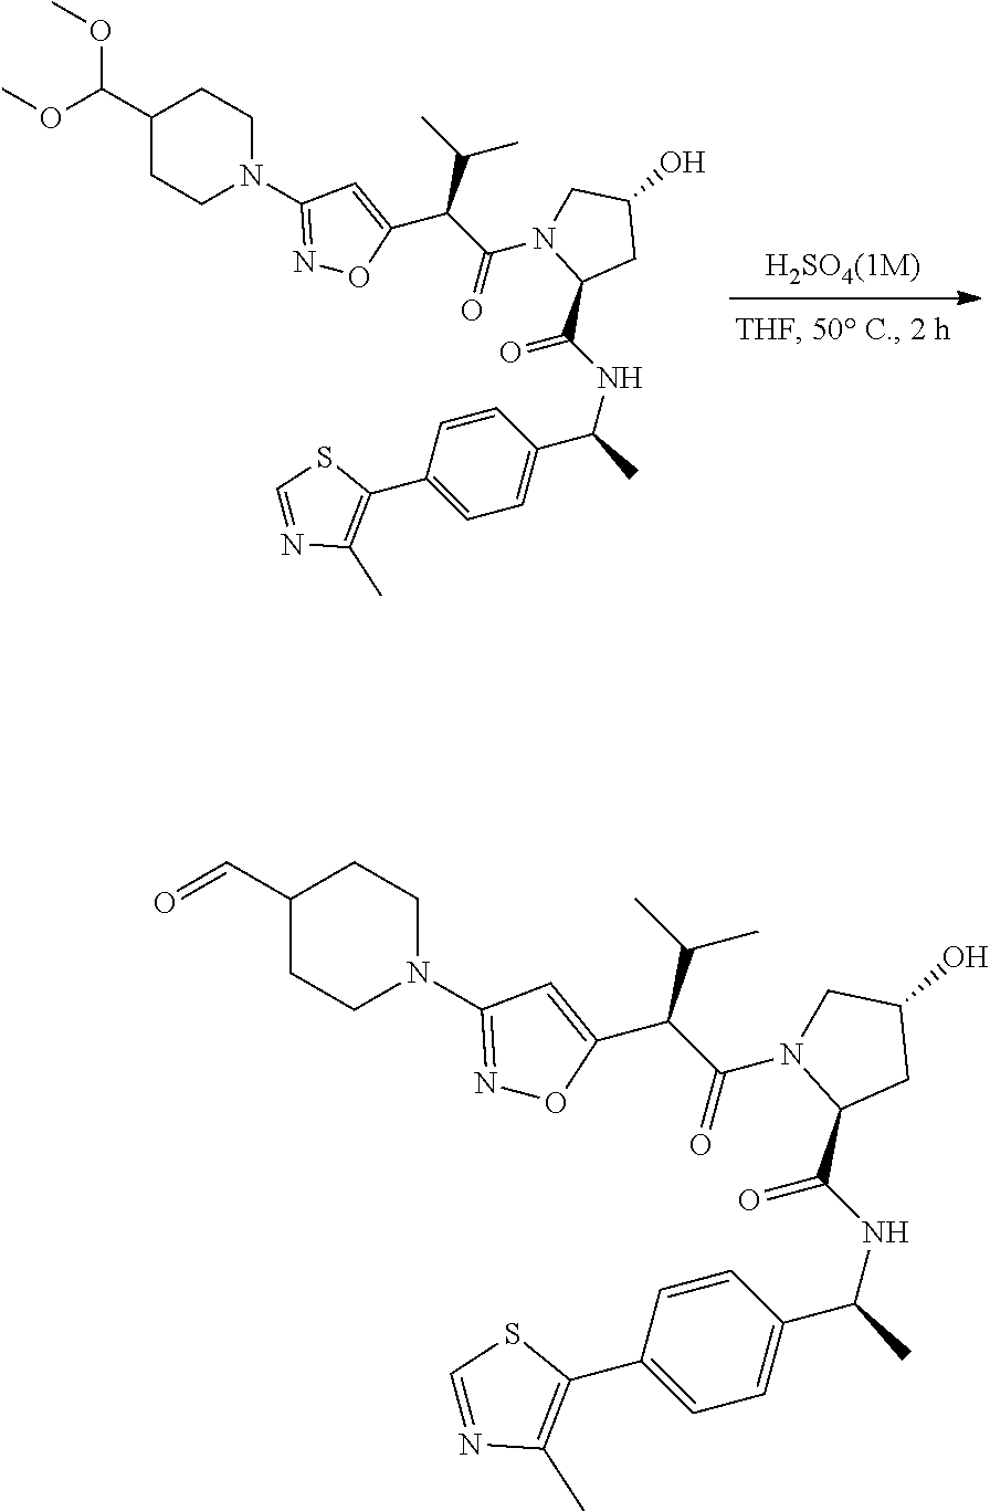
[H2SO4(1M)].C1=C(C2=C(C)N=CS2)C=CC(C(NC(C2CC(O)CN2C(C(C2=CC(N3CCC(C(OC)OC)CC3)=NO2)C(C)C)=O)=O)C)=C1.C1=C(C2=C(C)N=CS2)C=CC(C(NC(C2CC(O)CN2C(C(C2=CC(N3CCC(C=O)CC3)=NO2)C(C)C)=O)=O)C)=C1
